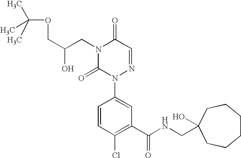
C1(C(NCC2(O)CCCCCC2)=O)=C(Cl)C=CC(N2N=CC(=O)N(CC(COC(C)(C)C)O)C2=O)=C1
